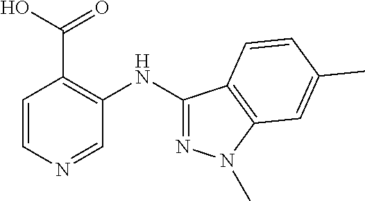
C1=CN=CC(NC2=NN(C)C3=C2C=CC(C)=C3)=C1C(O)=O
